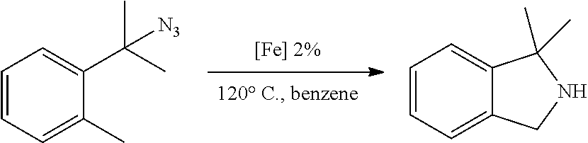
C1=CC=C(C)C(C(C)(C)[N3])=C1.C1=CC=C2C(=C1)C(C)(C)NC2
